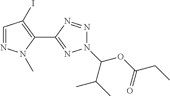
C1=NN(C)C(C2=NN(C(OC(CC)=O)C(C)C)N=N2)=C1I
